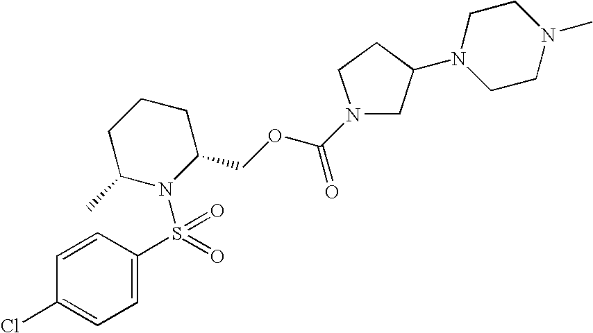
C1=C(S(=O)(=O)N2C(COC(N3CC(N4CCN(C)CC4)CC3)=O)CCCC2C)C=CC(Cl)=C1
